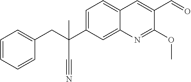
C1=C(C(CC2=CC=CC=C2)(C#N)C)C=C2C(=C1)C=C(C=O)C(OC)=N2
